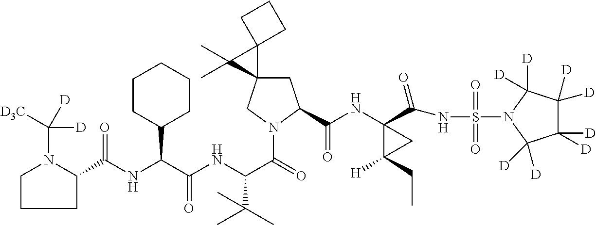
C1N(C([D3C])([D])[D])C(C(NC(C(NC(C(=O)N2CC3(CC2C(NC2(C(=O)NS(=O)(=O)N4C([D])([D])C([D])([D])C([D])([D])C4([D])[D])C(CC)([H])C2)=O)C2(C3(C)C)CCC2)C(C)(C)C)=O)C2CCCCC2)=O)CC1
